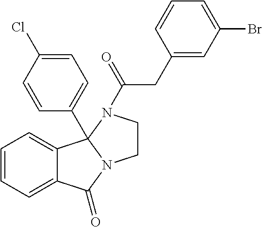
C12=CC=CC=C1C1(C3=CC=C(Cl)C=C3)N(C2=O)CCN1C(CC1=CC(Br)=CC=C1)=O
